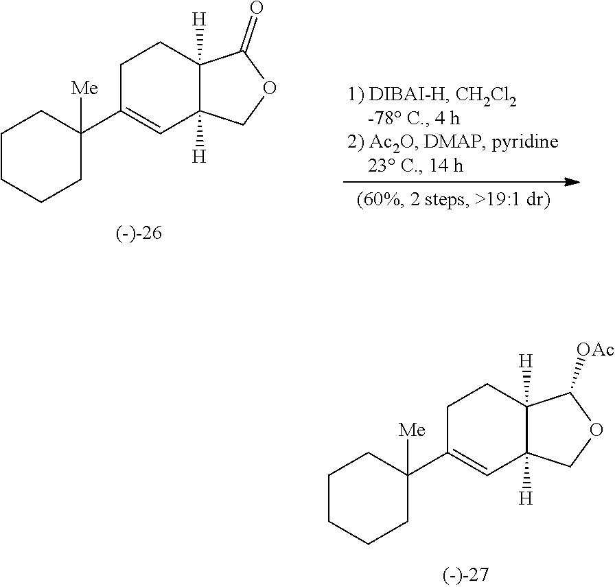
C1C(C2([Me])CCCCC2)=CC2([H])C([H])(C1)C([OAc])OC2.C1C(C2([Me])CCCCC2)=CC2([H])C([H])(C1)C(=O)OC2
